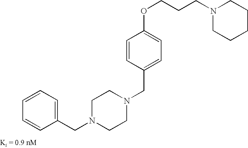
N1(CCCOC2=CC=C(CN3CCN(CC4=CC=CC=C4)CC3)C=C2)CCCCC1
